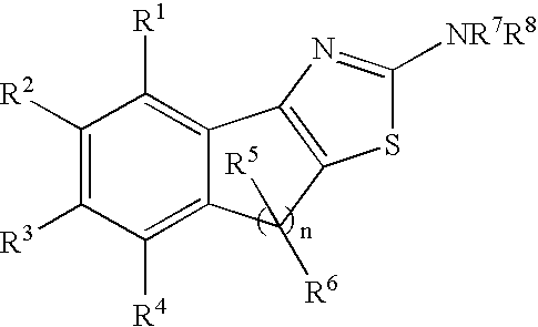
C1([R2])=C([R3])C([R4])=C2C(=C1[R1])C1=C(C2([R6])[R5])SC([NR7R8])=N1
